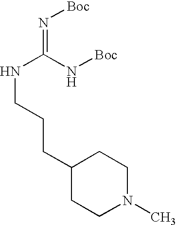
N(=C(N[Boc])NCCCC1CCN(C)CC1)[Boc]
